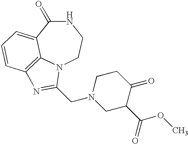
N1C(=O)C2=CC=CC3=C2N(CC1)C(CN1CC(C(OC)=O)C(=O)CC1)=N3
